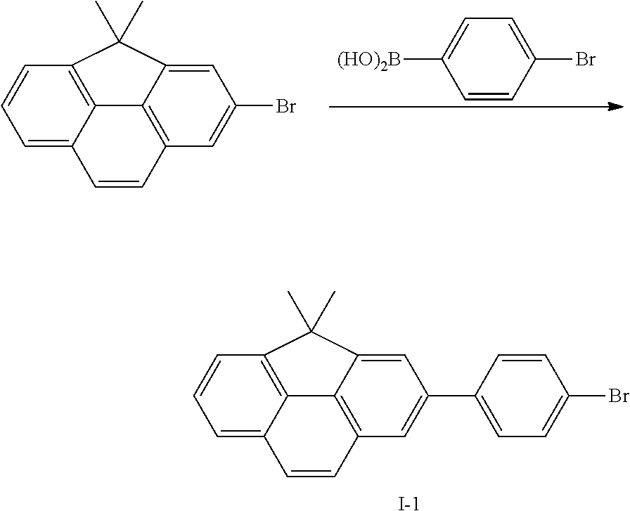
C1=C2C3=C(C=C1)C(C)(C)C1=CC(Br)=CC(=C31)C=C2.C1=CC(Br)=CC=C1[(HO)2B].C1=C2C3=C(C=C1)C(C)(C)C1=CC(C4=CC=C(Br)C=C4)=CC(=C31)C=C2.[I-]
